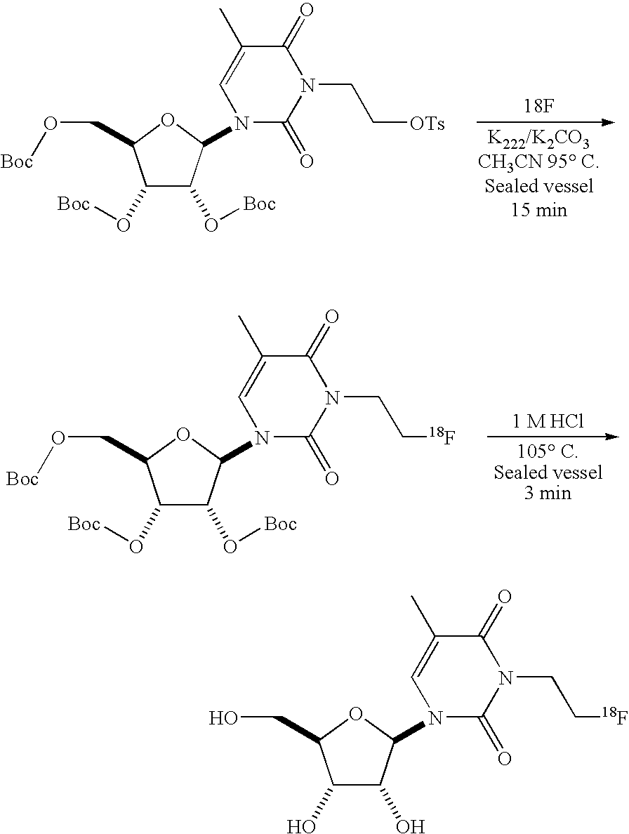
C1(O[Boc])C(O[Boc])C(N2C(=O)N(CC[OTs])C(=O)C(C)=C2)OC1CO[Boc].[18F].[1 M HCl].C1(O[Boc])C(O[Boc])C(N2C(=O)N(CC[18F])C(=O)C(C)=C2)OC1CO[Boc].C1(O)C(O)C(N2C(=O)N(CC[18F])C(=O)C(C)=C2)OC1CO
